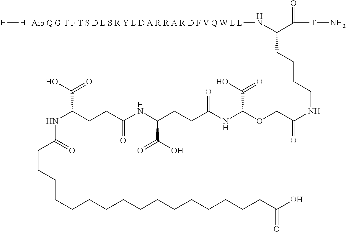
[H][H].C(CCCCCCCCCCCCC(O)=O)CCCC(=O)NC(CCC(NC(CCC(NC(OCC(=O)NCCCCC([H N][Aib Q G T F T S D L S R Y L D A R R A R D F V Q W L L])C([T]N)=O)C(O)=O)=O)C(O)=O)=O)C(O)=O
